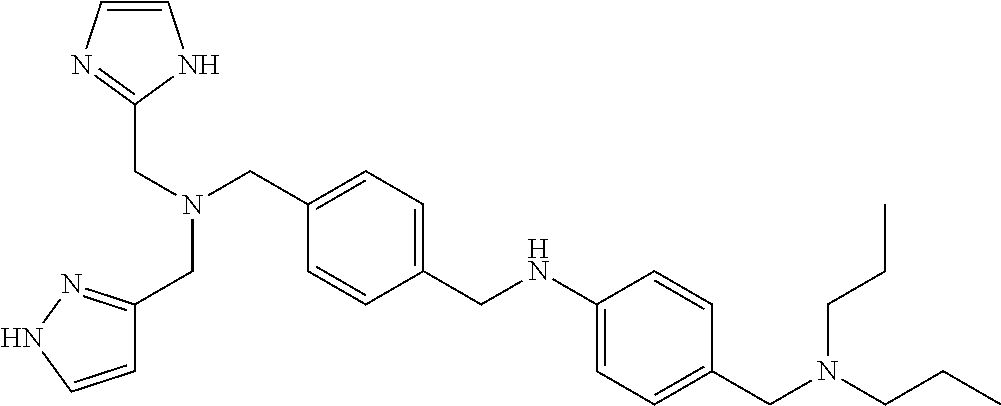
C1=C(CNC2=CC=C(CN(CCC)CCC)C=C2)C=CC(CN(CC2=NC=CN2)CC2=NNC=C2)=C1
